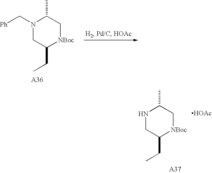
N1CC(CC)[NBoc]CC1C.[HOAc].N1(C[Ph])CC(CC)[NBoc]CC1C
